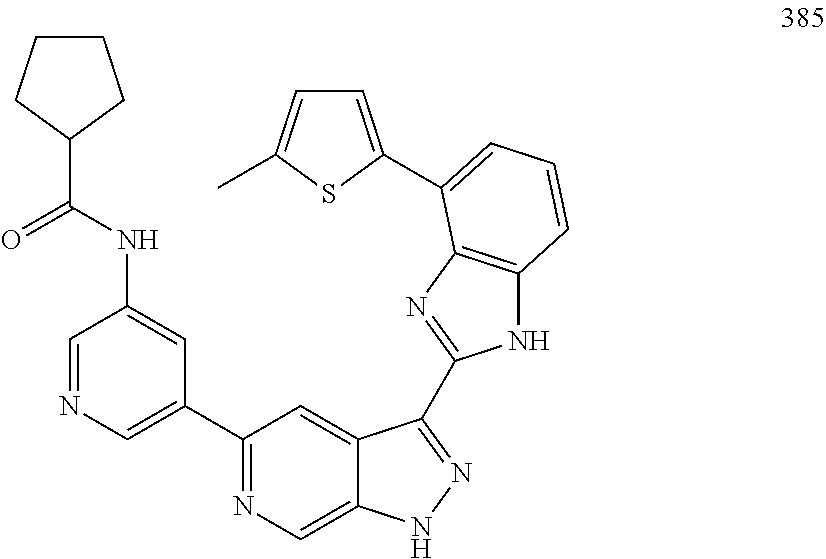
C1=NC=C(C2=NC=C3C(=C2)C(C2=NC4=C(N2)C=CC=C4C2=CC=C(C)S2)=NN3)C=C1NC(C1CCCC1)=O
